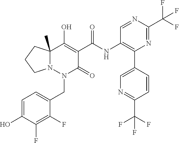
C1=C(O)C(F)=C(F)C(CN2C(=O)C(C(NC3=C(C4=CN=C(C(F)(F)F)C=C4)N=C(C(F)(F)F)N=C3)=O)=C(O)C3(C)N2CCC3)=C1
